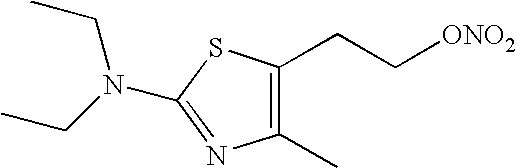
N(C1=NC(C)=C(CC[ONO2])S1)(CC)CC
